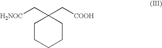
C1CCCCC1(C[H2NOC])C[COOH]
